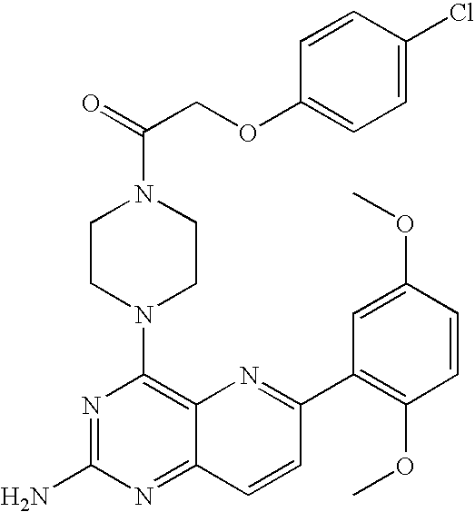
N1=C(N)N=C2C(=C1N1CCN(C(=O)COC3=CC=C(Cl)C=C3)CC1)N=C(C1=C(OC)C=CC(OC)=C1)C=C2
